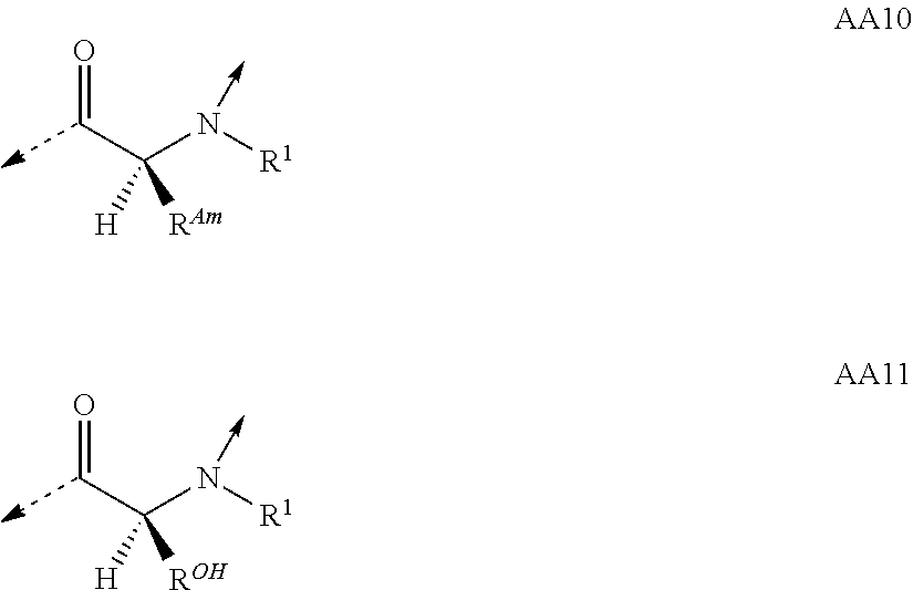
O=CC(N([R1])->C)([H])[RAm].O=CC(N([R1])->C)([H])[ROH]
